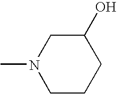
C1(O)CN(C)CCC1
